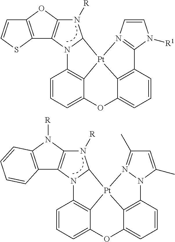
C1=CN2=C(N1[R1])C1=C3[Pt]24C2=C(N5C6=C(N([R])C54)OC4=C6SC=C4)C=CC=C2OC3=CC=C1.C1=C(C)N2C3=C4[Pt]5(C6=C(N7C8=C(N([R])C75)N([R])C5=C8C=CC=C5)C=CC=C6OC4=CC=C3)N2=C1C
